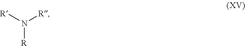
N([R])([R])[R]
